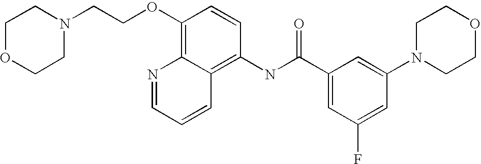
C1OCCN(CCOC2=C3C(=C(NC(C4=CC(F)=CC(N5CCOCC5)=C4)=O)C=C2)C=CC=N3)C1
